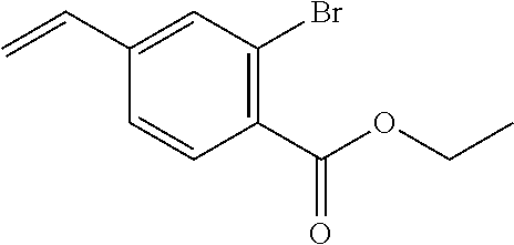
C1(C(=O)OCC)=C(Br)C=C(C=C)C=C1
